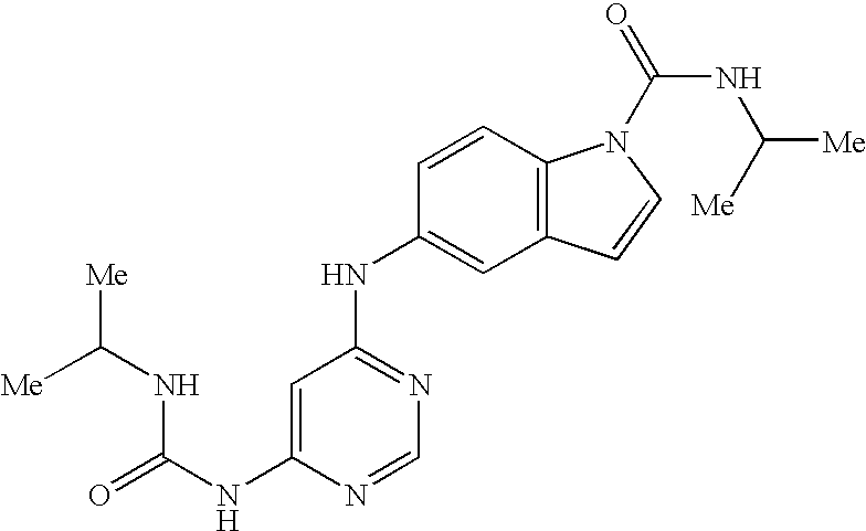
C(NC1=CC(NC2=CC3=C(C=C2)N(C(=O)NC([Me])[Me])C=C3)=NC=N1)(=O)NC([Me])[Me]
